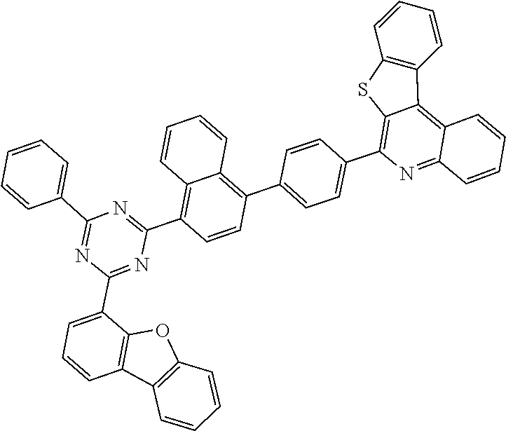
C1=CC(C2=NC(C3=CC=CC4=C3OC3=C4C=CC=C3)=NC(C3=C4C(=C(C5=CC=C(C6=C7SC8=C(C=CC=C8)C7=C7C=CC=CC7=N6)C=C5)C=C3)C=CC=C4)=N2)=CC=C1
